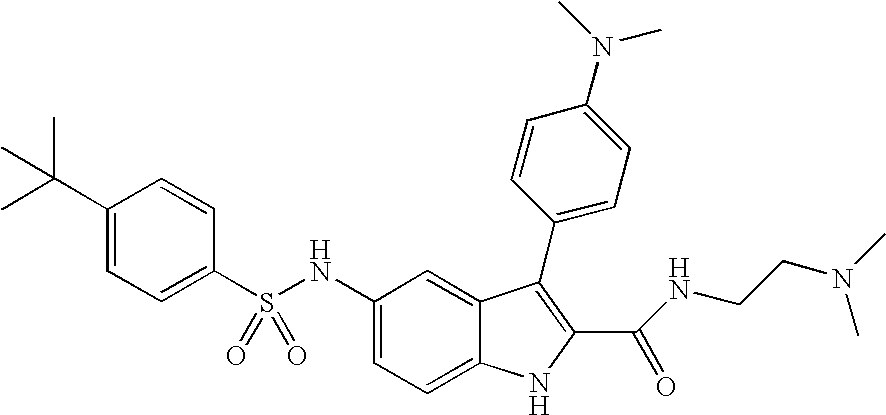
N(C1=CC=C2C(=C1)C(C1=CC=C(N(C)C)C=C1)=C(C(=O)NCCN(C)C)N2)S(C1=CC=C(C(C)(C)C)C=C1)(=O)=O
